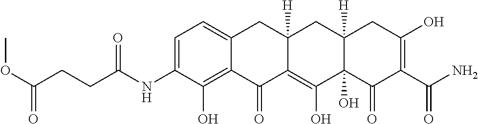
C1=C(NC(CCC(OC)=O)=O)C(O)=C2C(=C1)CC1([H])C(=C(O)C3(O)C([H])(C1)CC(O)=C(C(N)=O)C3=O)C2=O
